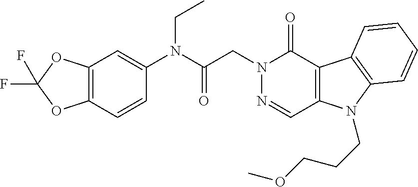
C12=C(OC(F)(F)O1)C=C(N(CC)C(=O)CN1N=CC3=C(C1=O)C1=C(N3CCCOC)C=CC=C1)C=C2
